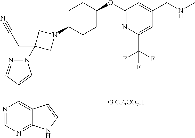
N1=CN=C2C(=C1C1=CN(C3(CC#N)CN(C4CCC(OC5=NC(C(F)(F)F)=CC(CNC)=C5)CC4)C3)N=C1)C=CN2
